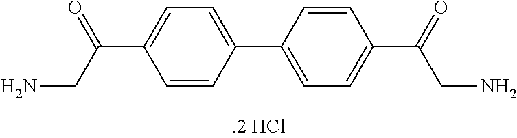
C1=CC(C2=CC=C(C(CN)=O)C=C2)=CC=C1C(CN)=O
